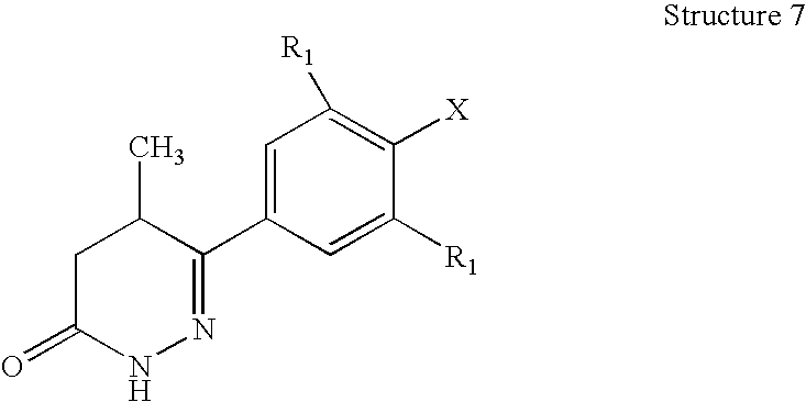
C1(C2=CC([R1])=C([X])C([R1])=C2)=NNC(=O)CC1C
